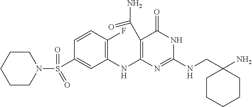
C(NC1=NC(NC2=C(F)C=CC(S(N3CCCCC3)(=O)=O)=C2)=C(C(N)=O)C(=O)N1)C1(N)CCCCC1
